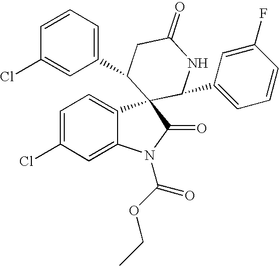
C1=C(Cl)C=C2C(=C1)C1(C(=O)N2C(OCC)=O)C(C2=CC=CC(F)=C2)NC(=O)CC1C1=CC=CC(Cl)=C1
